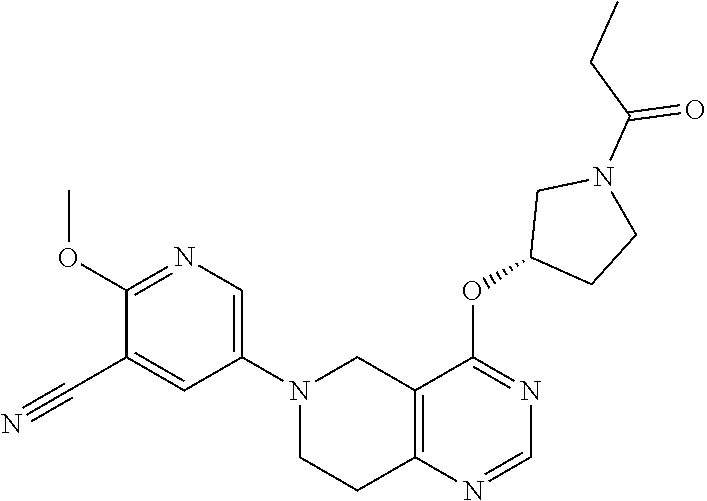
C1(N2CCC3=C(C2)C(OC2CCN(C(CC)=O)C2)=NC=N3)=CN=C(OC)C(C#N)=C1
